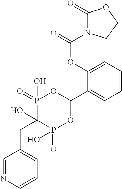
C1=CC=C(OC(=O)N2C(=O)OCC2)C(C2OP(=O)(O)C(O)(CC3=CC=CN=C3)P(=O)(O)O2)=C1
